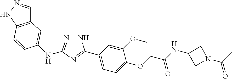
C12=C(NN=C1)C=CC(NC1=NNC(C3=CC=C(OCC(=O)NC4CN(C(C)=O)C4)C(OC)=C3)=N1)=C2
